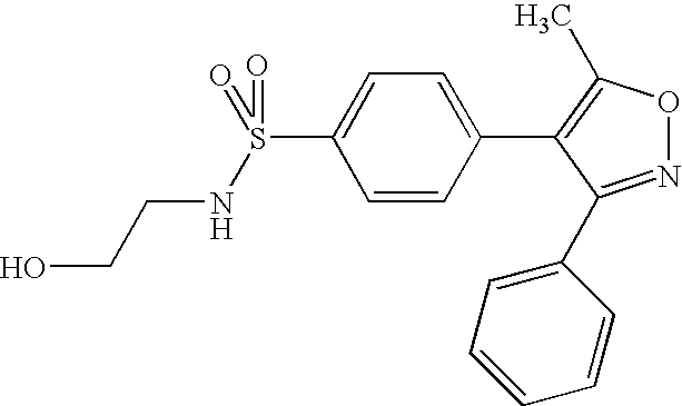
N1=C(C2=CC=CC=C2)C(C2=CC=C(S(NCCO)(=O)=O)C=C2)=C(C)O1
